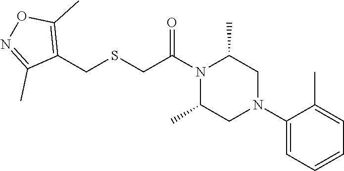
N1(C2=CC=CC=C2C)CC(C)N(C(CSCC2=C(C)ON=C2C)=O)C(C)C1
